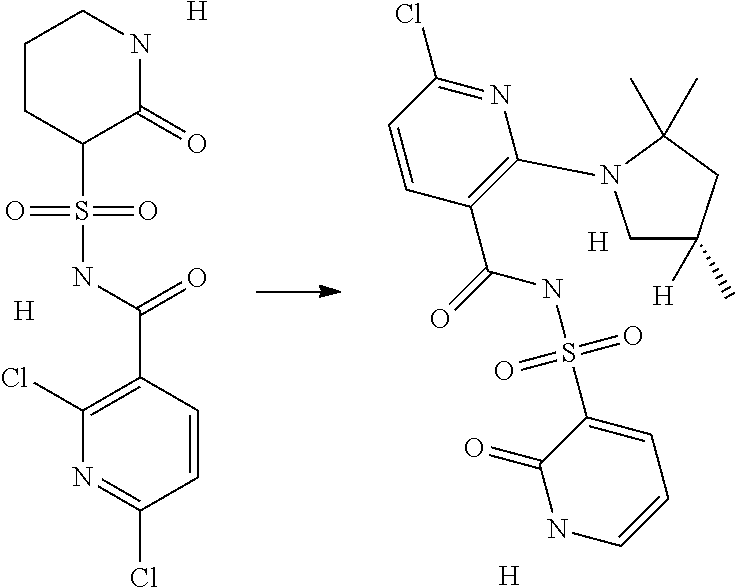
C1(C)(C)N(C2=C(C(=O)NS(C3=CC=CNC3=O)(=O)=O)C=CC(Cl)=N2)CC(C)([H])C1.[H].[H].C1CC(S(NC(C2=C(Cl)N=C(Cl)C=C2)=O)(=O)=O)C(=O)NC1.[H].[H]
